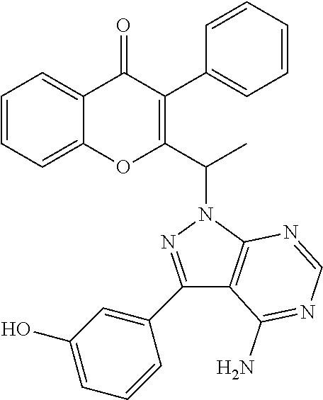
C1=CC=C2C(=C1)OC(C(N1C3=C(C(N)=NC=N3)C(C3=CC(O)=CC=C3)=N1)C)=C(C1=CC=CC=C1)C2=O
